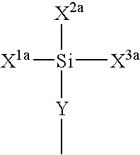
[X2a][Si]([X1a])([X3a])[Y]C
